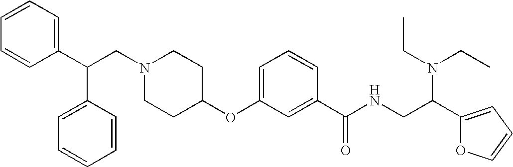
N1(CC(C2=CC=CC=C2)C2=CC=CC=C2)CCC(OC2=CC=CC(C(NCC(C3=CC=CO3)N(CC)CC)=O)=C2)CC1
